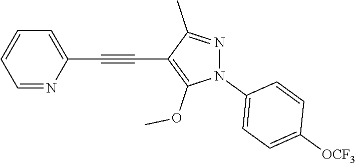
C1=NC(C#CC2=C(OC)N(C3=CC=C([OCF3])C=C3)N=C2C)=CC=C1
